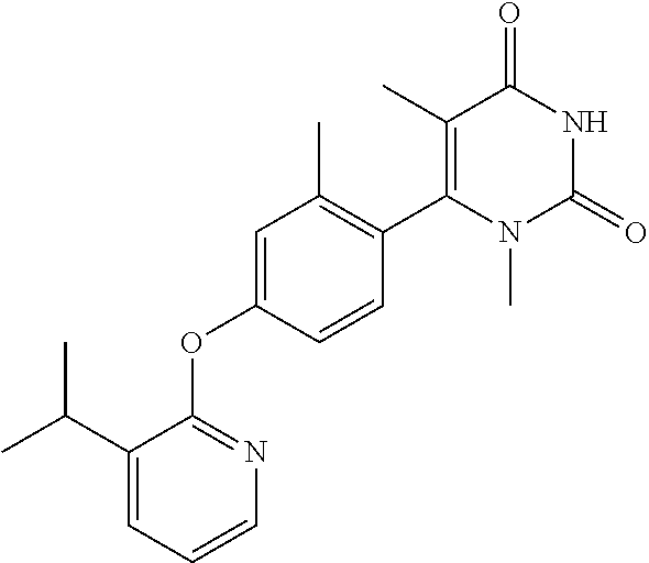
C1(C)=C(C2=C(C)C=C(OC3=NC=CC=C3C(C)C)C=C2)N(C)C(=O)NC1=O
